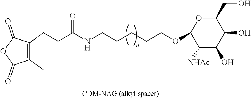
C1(C)=C(CCC(=O)NCCCCCOC2C([NHAc])C(O)C(O)C(CO)O2)C(=O)OC1=O
